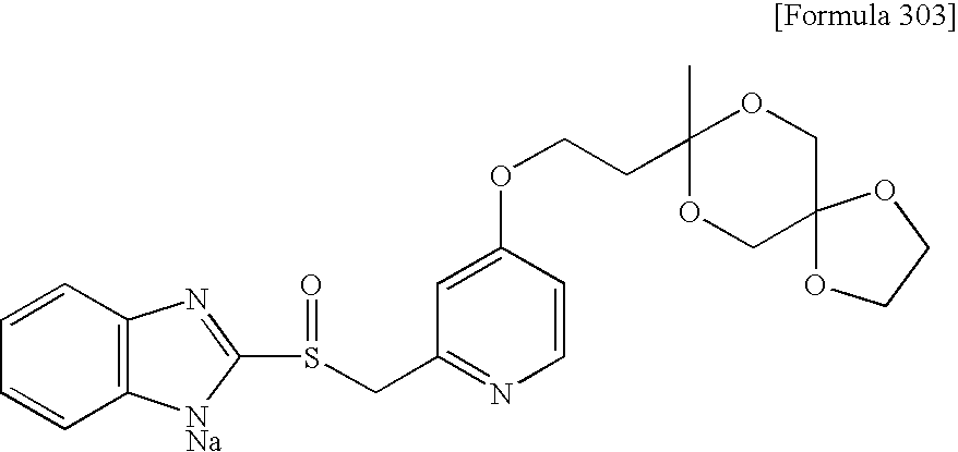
C1=C(OCCC2(C)OCC3(CO2)OCCO3)C=CN=C1CS(C1=NC2=C(C=CC=C2)[NNa]1)=O
